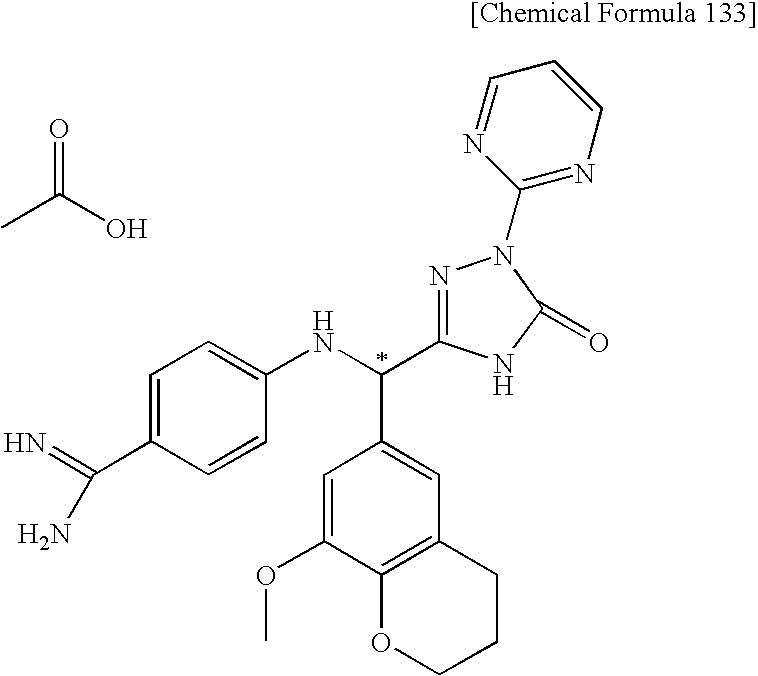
C1=CC=NC(N2N=C(C(NC3=CC=C(C(N)=N)C=C3)C3=CC4=C(C(OC)=C3)OCCC4)NC2=O)=N1.C(C)(O)=O
